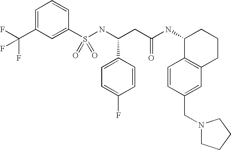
C1=C(C(F)(F)F)C=C(S(NC(CC(NC2C3=C(CCC2)C=C(CN2CCCC2)C=C3)=O)C2=CC=C(F)C=C2)(=O)=O)C=C1
